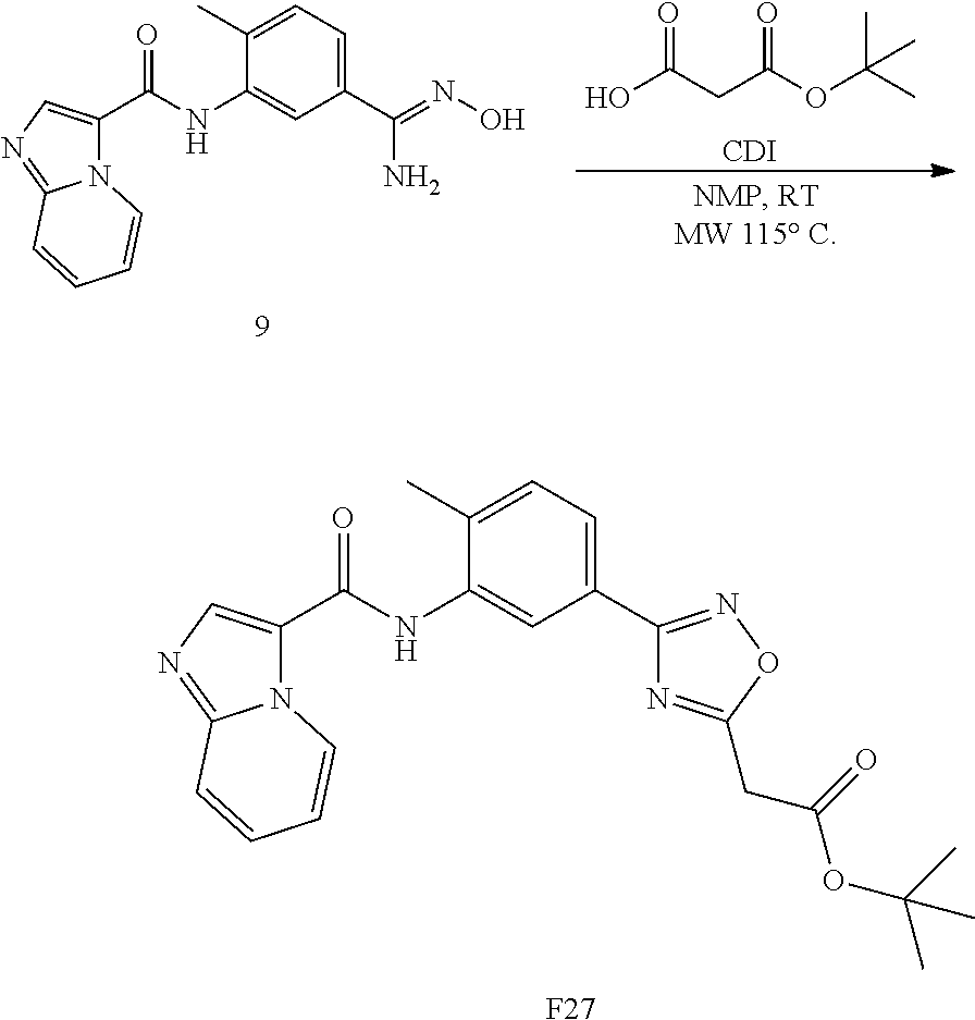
C1(C(NC2=CC(C3=NOC(CC(=O)OC(C)(C)C)=N3)=CC=C2C)=O)=CN=C2N1C=CC=C2.[F27].C1(C(NC2=CC(C(=NO)N)=CC=C2C)=O)=CN=C2N1C=CC=C2.[CDI].O=C(CC(OC(C)(C)C)=O)O
